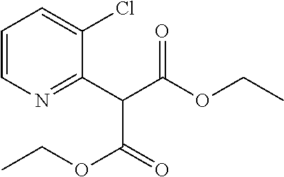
C1=CN=C(C(C(OCC)=O)C(=O)OCC)C(Cl)=C1
